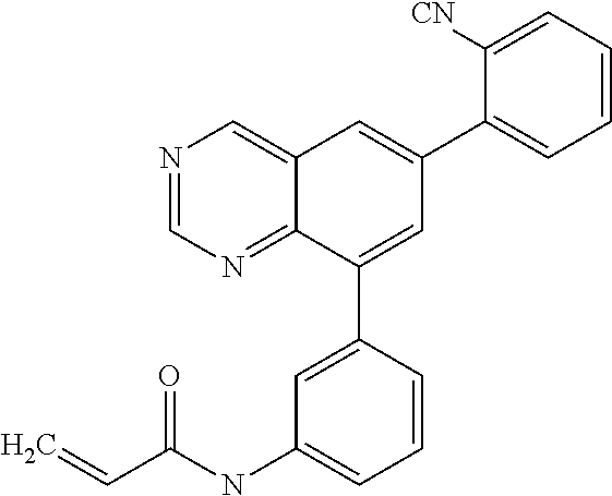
C1(C2=CC(C3=CC=CC=C3[CN])=CC3=CN=CN=C23)=CC(NC(C=C)=O)=CC=C1
